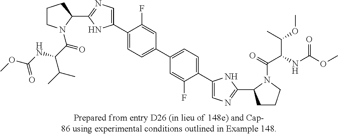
C1CN(C(C(C(C)C)NC(OC)=O)=O)C(C2=NC=C(C3=CC=C(C4=CC=C(C5=CN=C(C6CCCN6C(=O)C(NC(OC)=O)C(C)OC)N5)C(F)=C4)C=C3F)N2)C1
